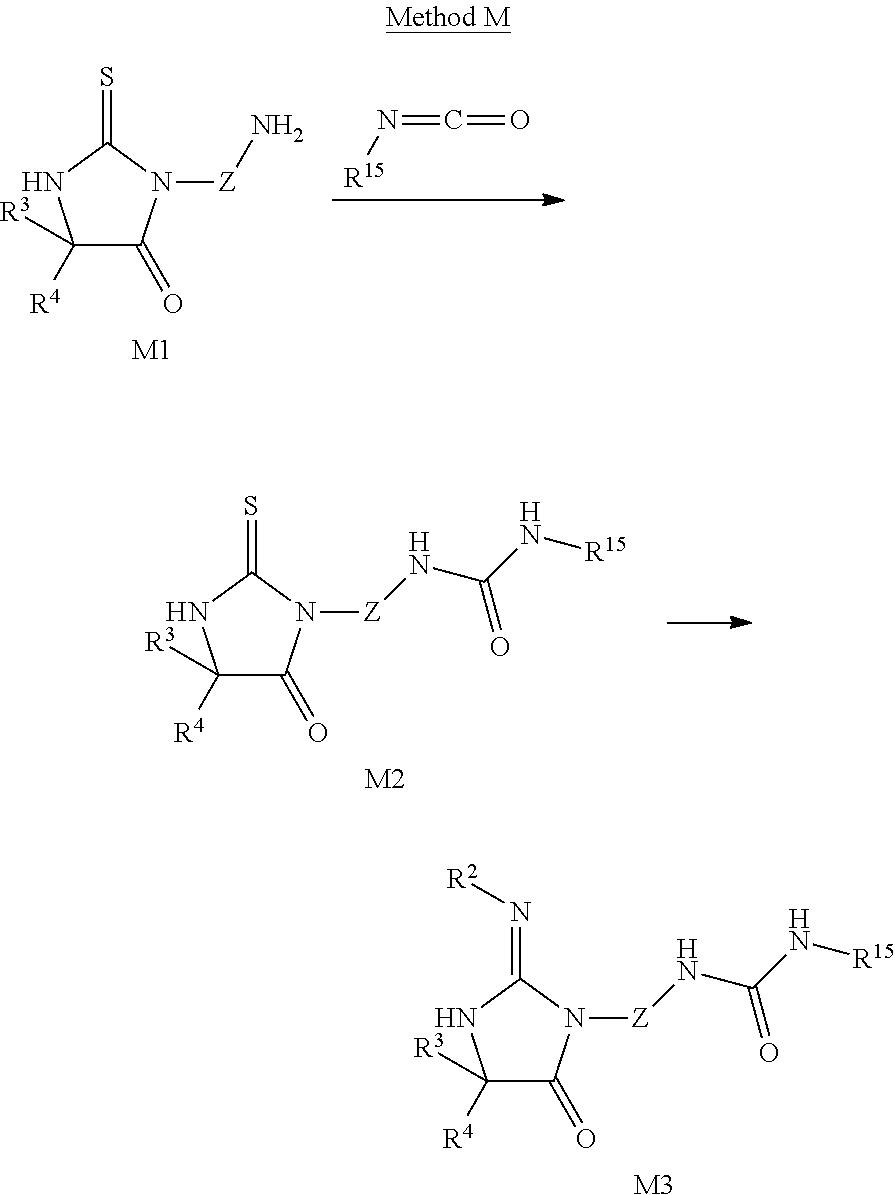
[R15]N=C=O.C1([R4])([R3])C(=O)N([Z]N)C(=S)N1.[M1].C1([R4])([R3])C(=O)N([Z]NC(N[R15])=O)C(=S)N1.[M2].C1([R4])([R3])C(=O)N([Z]NC(N[R15])=O)C(=N[R2])N1.[M3]
